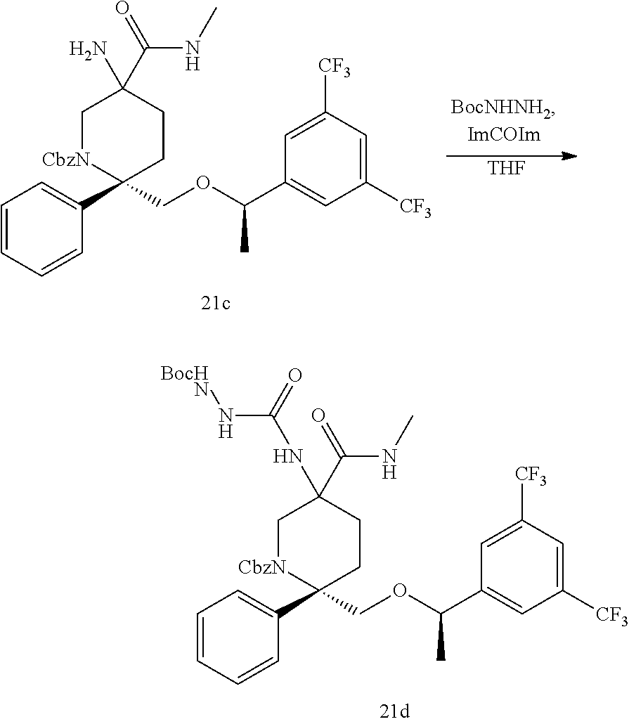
C1=CC=CC(C2(COC(C3=CC([CF3])=CC([CF3])=C3)C)CCC(C(=O)NC)(N)C[CbzN]2)=C1.[THF].C1=CC=CC(C2(COC(C3=CC([CF3])=CC([CF3])=C3)C)CCC(C(=O)NC)(NC(N[BocHN])=O)C[CbzN]2)=C1
